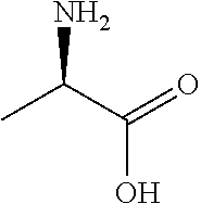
CC(C(=O)O)N
